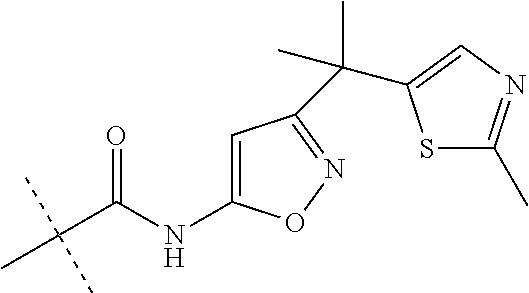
C(C(C)(C)C)(=O)NC1=CC(C(C)(C)C2=CN=C(C)S2)=NO1
